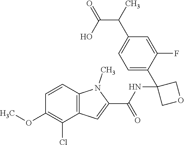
C1=C(C2(NC(C3=CC4=C(N3C)C=CC(OC)=C4Cl)=O)COC2)C(F)=CC(C(C)C(O)=O)=C1
